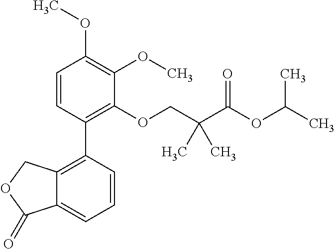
C1=CC(C2=C3C(=CC=C2)C(=O)OC3)=C(OCC(C(OC(C)C)=O)(C)C)C(OC)=C1OC
